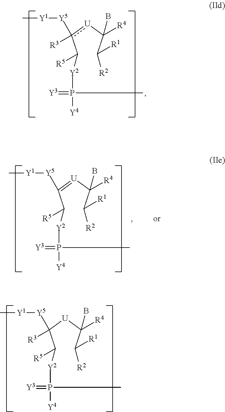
C(c([U]C(C([R2])[R1])([R4])B)([Y5][Y1]C)[R3])([R5])[Y2]P([Y4])(C)=[Y3].C(C([U]C(C([R2])[R1])([R4])B)([Y5][Y1]C)[R3])([R5])[Y2]P([Y4])(C)=[Y3].C(C(=[U]C(C([R2])[R1])([R4])B)[Y5][Y1]C)([R5])[Y2]P([Y4])(C)=[Y3]
